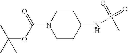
C1CN(C(=O)OC(C)(C)C)CCC1NS(C)(=O)=O
